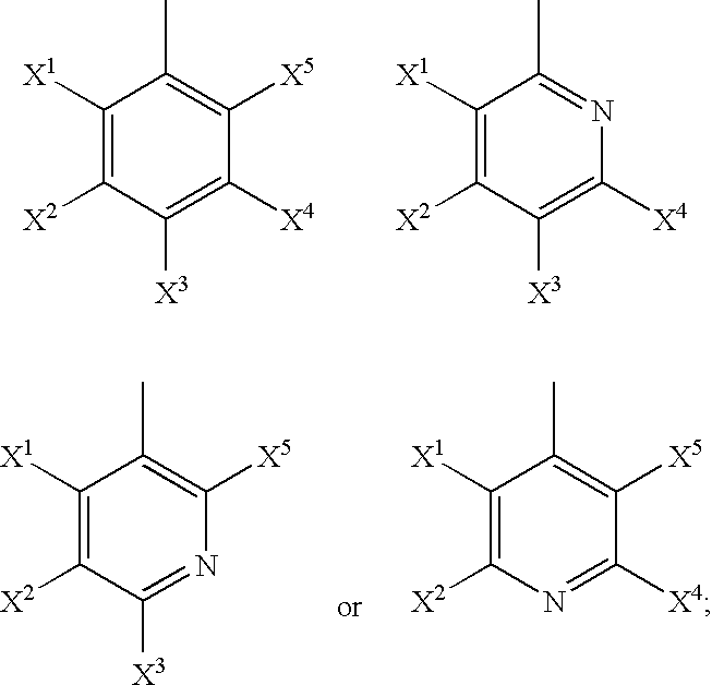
C1([X1])=C([X2])C([X3])=C([X4])C([X5])=C1C.C1([X1])=C([X2])C([X3])=C([X4])N=C1C.C1([X1])=C([X2])C([X3])=NC([X5])=C1C.C1([X1])=C([X2])N=C([X4])C([X5])=C1C
